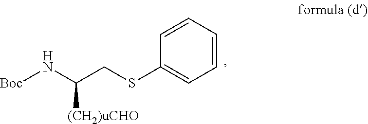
[Boc]NC([(CH2)uCHO])CSC1=CC=CC=C1
